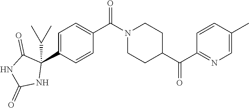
C1=C(C2(C(C)C)C(=O)NC(=O)N2)C=CC(C(N2CCC(C(C3=NC=C(C)C=C3)=O)CC2)=O)=C1
